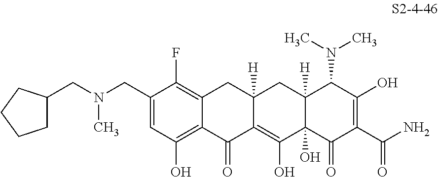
C1(CN(CC2CCCC2)C)=CC(O)=C2C(=C1F)CC1([H])C(=C(O)C3(O)C([H])(C1)C(N(C)C)C(O)=C(C(N)=O)C3=O)C2=O
